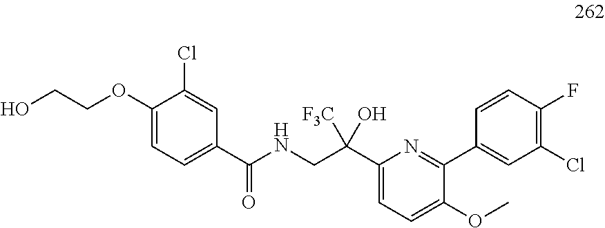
N(CC(C1=CC=C(OC)C(C2=CC(Cl)=C(F)C=C2)=N1)([F3C])O)C(=O)C1=CC=C(OCCO)C(Cl)=C1
